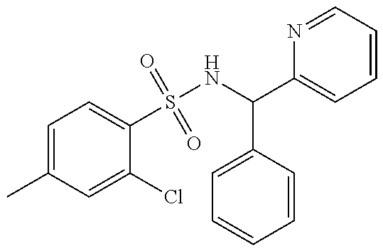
C1=C(C)C=C(Cl)C(S(NC(C2=CC=CC=C2)C2=CC=CC=N2)(=O)=O)=C1
